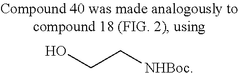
OCC[NHBoc]
